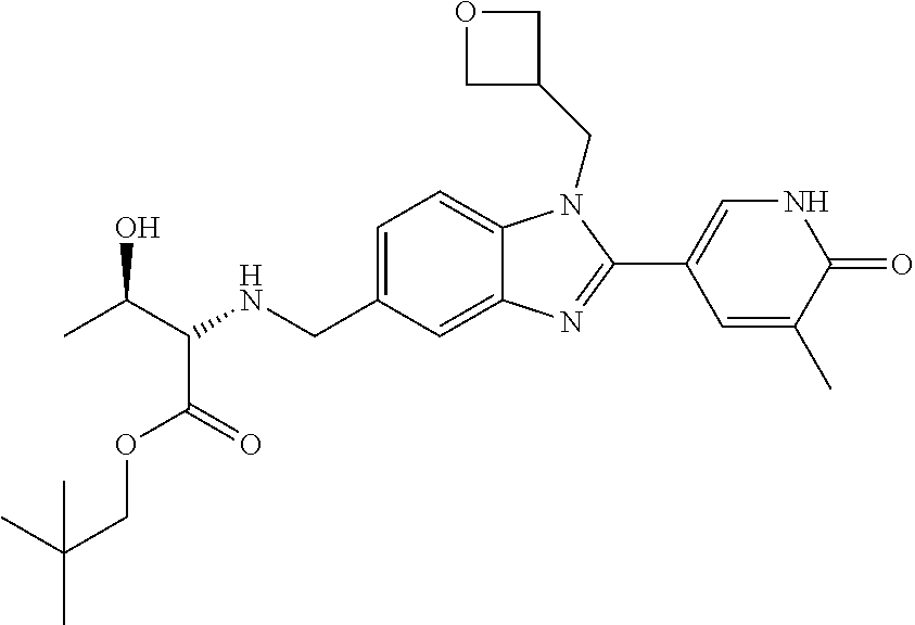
CC(C(NCC1=CC=C2C(=C1)N=C(C1=CNC(=O)C(C)=C1)N2CC1COC1)C(=O)OCC(C)(C)C)O
